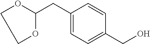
C1(CC2=CC=C(CO)C=C2)OCCO1
